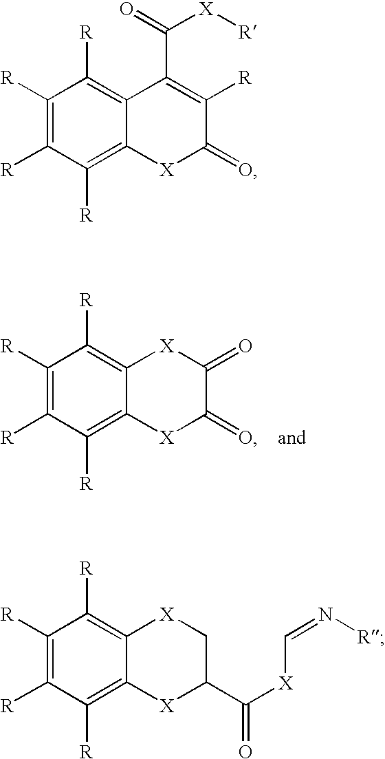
C1([R])=C([R])C([R])=C2C(=C1[R])[X]C(=O)C(=O)[X]2.C1([R])=C([R])C([R])=C2C(=C1[R])C(C(=O)[X][R])=C([R])C(=O)[X]2.C1([R])=C([R])C([R])=C2C(=C1[R])[X]CC(C([X]C=N[R])=O)[X]2
